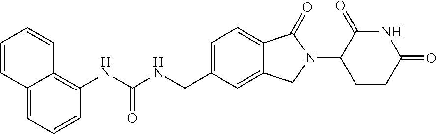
C12=CC=CC(NC(NCC3=CC=C4C(=C3)CN(C3CCC(=O)NC3=O)C4=O)=O)=C1C=CC=C2
